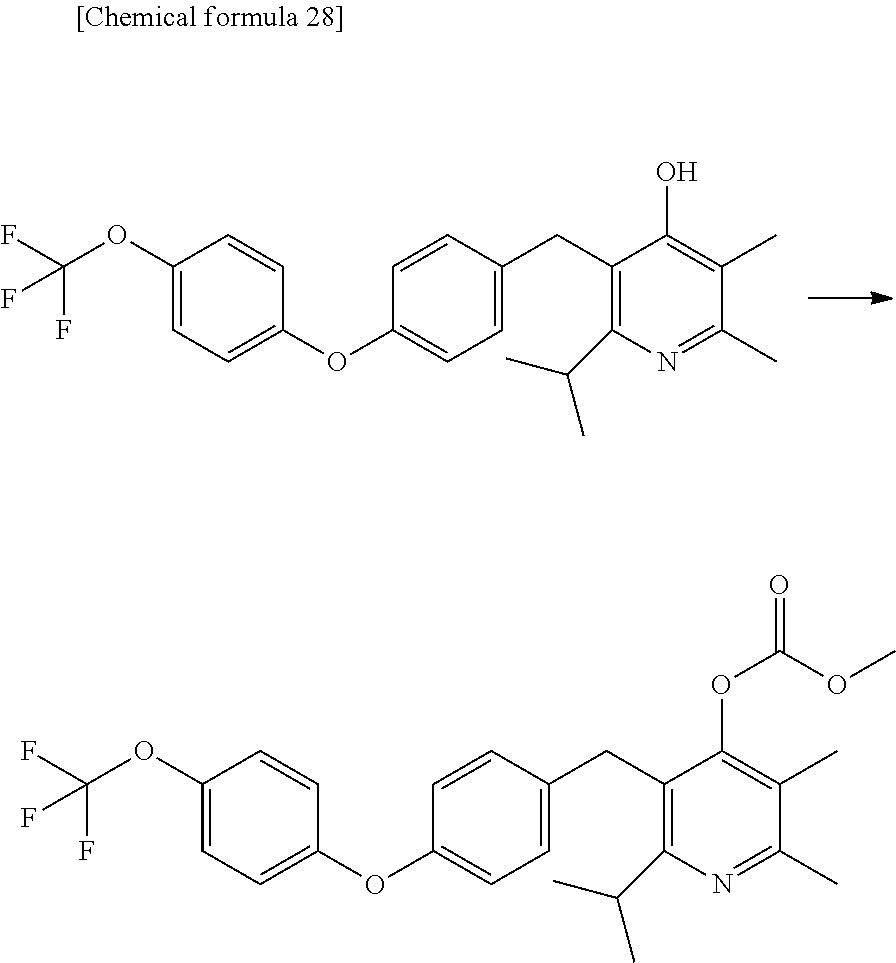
C1(CC2=CC=C(OC3=CC=C(OC(F)(F)F)C=C3)C=C2)=C(C(C)C)N=C(C)C(C)=C1O.C1(CC2=CC=C(OC3=CC=C(OC(F)(F)F)C=C3)C=C2)=C(C(C)C)N=C(C)C(C)=C1OC(OC)=O
